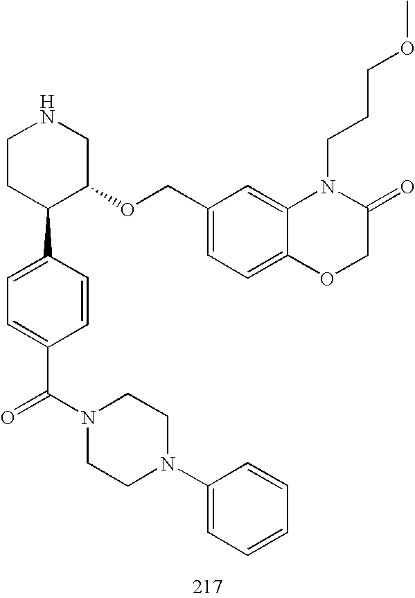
C1CC(C2=CC=C(C(N3CCN(C4=CC=CC=C4)CC3)=O)C=C2)C(OCC2=CC=C3C(=C2)N(CCCOC)C(=O)CO3)CN1
